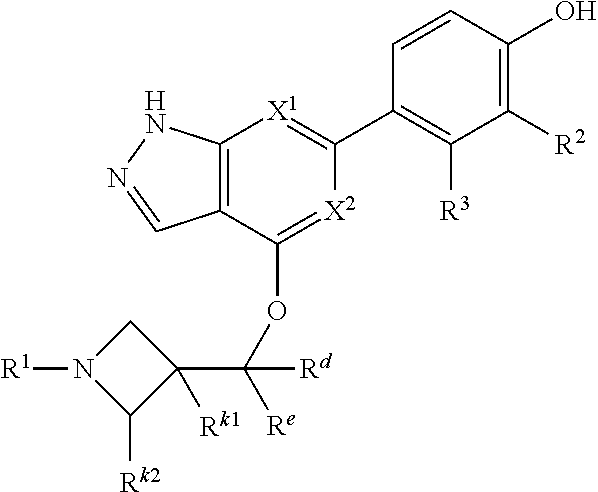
C1([R2])=C(O)C=CC(C2=[X1]C3=C(C(OC(C4([Rk1])CN([R1])C4[Rk2])([Rd])[Re])=[X2]2)C=NN3)=C1[R3]
